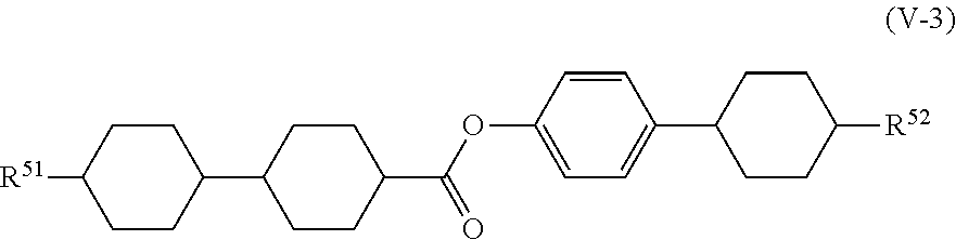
C1CC(C2CCC(C(OC3=CC=C(C4CCC([R52])CC4)C=C3)=O)CC2)CCC1[R51]
